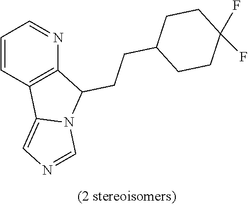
C1=CC2=C(N=C1)C(CCC1CCC(F)(F)CC1)N1C2=CN=C1
